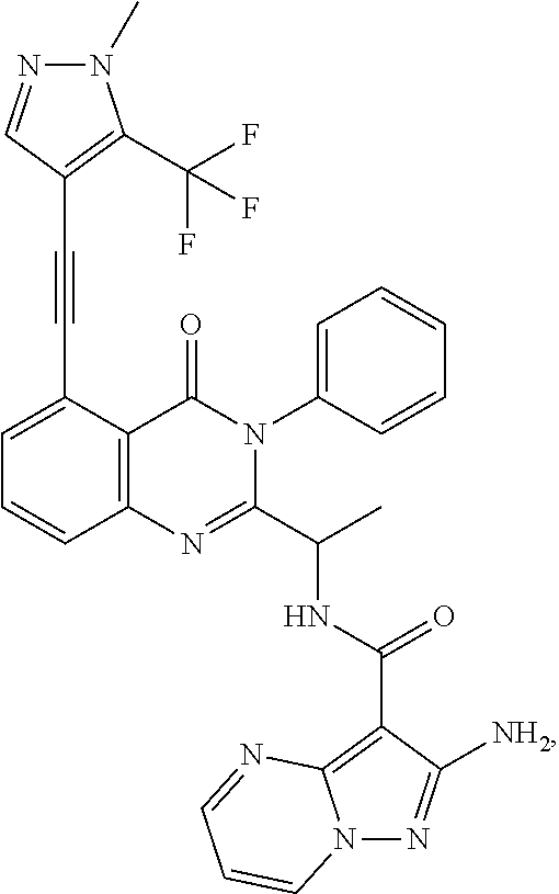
C1=C(C#CC2=C(C(F)(F)F)N(C)N=C2)C2=C(C=C1)N=C(C(C)NC(=O)C1=C3N(N=C1[NH2])C=CC=N3)N(C1=CC=CC=C1)C2=O
